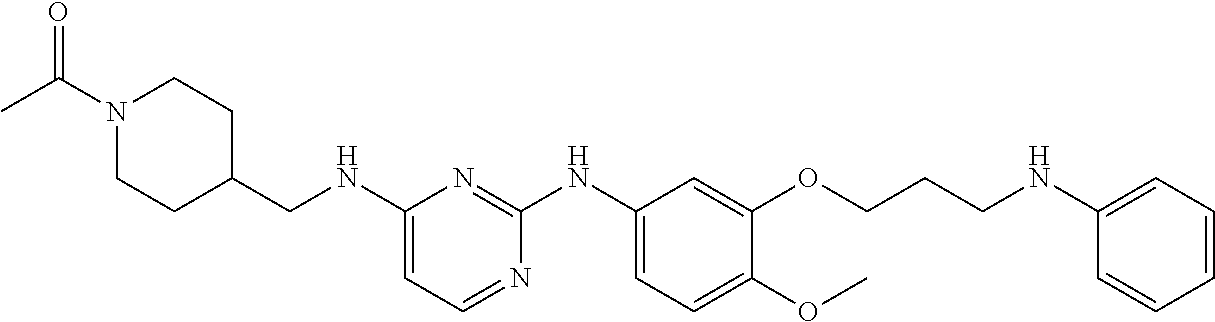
C1(NCC2CCN(C(C)=O)CC2)=CC=NC(NC2=CC=C(OC)C(OCCCNC3=CC=CC=C3)=C2)=N1
